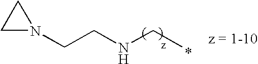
N1(CCNCC)CC1
